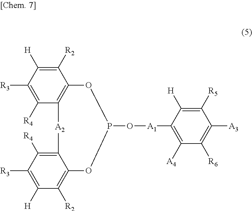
C1([R2])=C([H])C([R3])=C([R4])C2=C1OP(O[A1]C1=C([A4])C([R6])=C([A3])C([R5])=C1[H])OC1=C([R2])C([H])=C([R3])C([R4])=C1[A2]2
